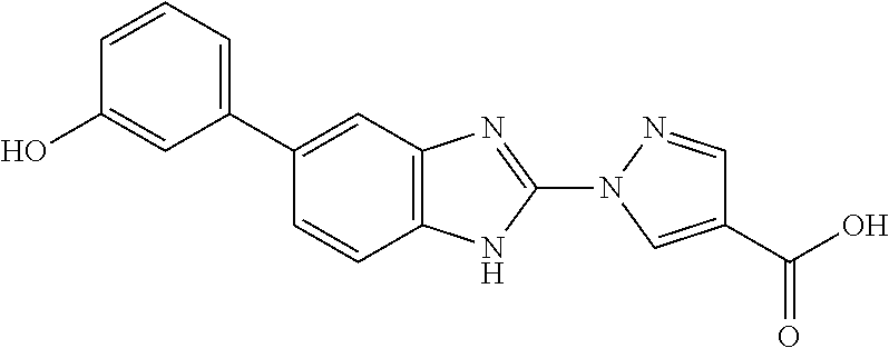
C1(C2=CC=CC(O)=C2)=CC2=C(C=C1)NC(N1C=C(C(O)=O)C=N1)=N2
